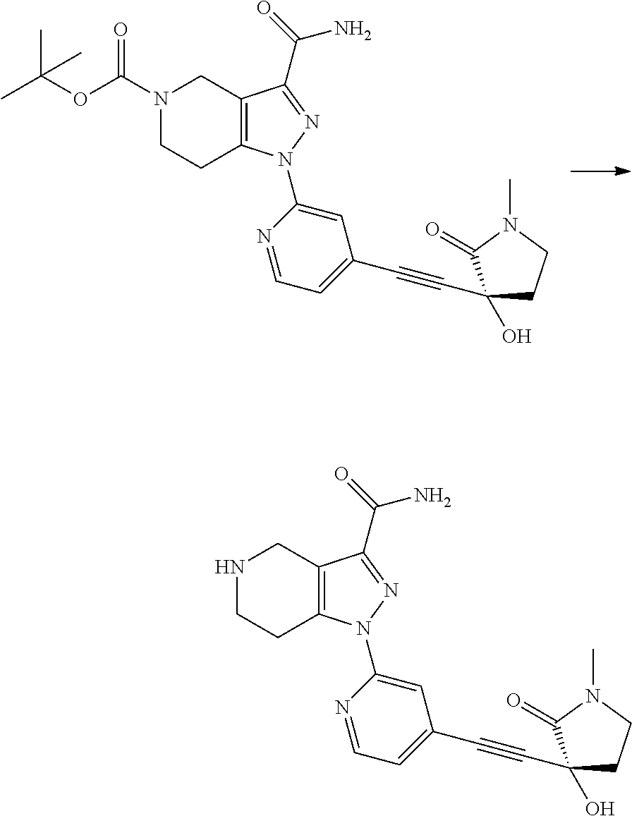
N1(C(=O)OC(C)(C)C)CCC2=C(C1)C(C(N)=O)=NN2C1=CC(C#CC2(O)CCN(C)C2=O)=CC=N1.N1CCC2=C(C1)C(C(N)=O)=NN2C1=CC(C#CC2(O)CCN(C)C2=O)=CC=N1
